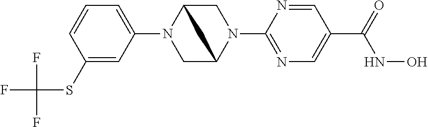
C1(SC(F)(F)F)=CC(N2CC3N(C4=NC=C(C(NO)=O)C=N4)CC2C3)=CC=C1
